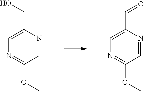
N1=C(OC)C=NC(CO)=C1.N1=C(OC)C=NC(C=O)=C1
